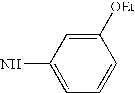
C1=C(N)C=C([OEt])C=C1
